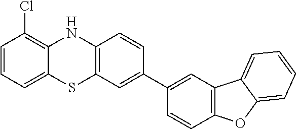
C1=CC2=C(C=C1C1=CC3=C(C=C1)OC1=CC=CC=C31)SC1=CC=CC(Cl)=C1N2
